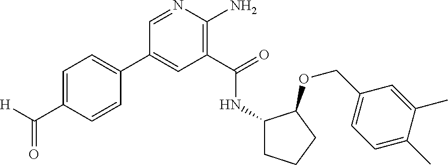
C1(C2=CC=C(C([H])=O)C=C2)=CC(C(=O)NC2CCCC2OCC2=CC=C(C)C(C)=C2)=C(N)N=C1
